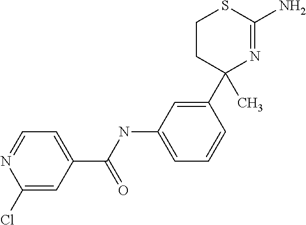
C1CC(C2=CC(NC(C3=CC=NC(Cl)=C3)=O)=CC=C2)(C)N=C(N)S1
